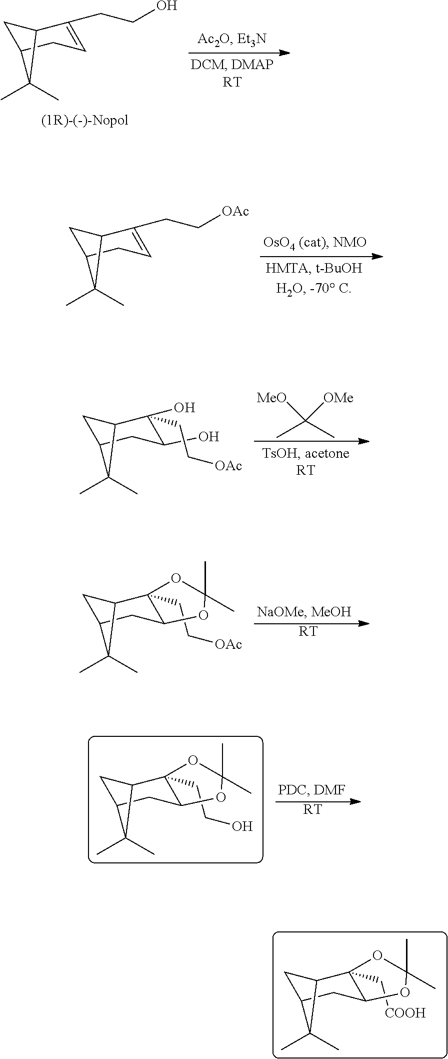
C1C2CC=C(CCO)C1C2(C)C.C1C2CC=C(CC[OAc])C1C2(C)C.C1C2CC(O)C(O)(CC[OAc])C1C2(C)C.CC(C)([MeO])[OMe].C1C2CC3C(CC[OAc])(C1C2(C)C)OC(C)(C)O3.[RT].C1C2CC3C(CCO)(C1C2(C)C)OC(C)(C)O3.[RT].C1C2CC3C(C[COOH])(C1C2(C)C)OC(C)(C)O3
